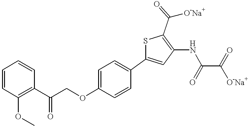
S1C(C2=CC=C(OCC(C3=C(OC)C=CC=C3)=O)C=C2)=CC(NC(C([O-Na+])=O)=O)=C1C(=O)[O-Na+]
